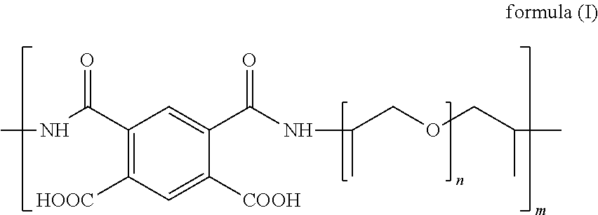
C1(C(NC)=O)=C([HOOC])C=C([COOH])C(C(=O)NC(C)COCC(C)C)=C1
